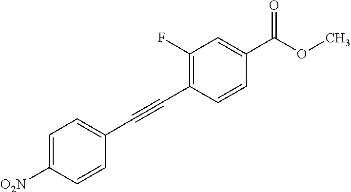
C1=C([O2N])C=CC(C#CC2=C(F)C=C(C(OC)=O)C=C2)=C1
